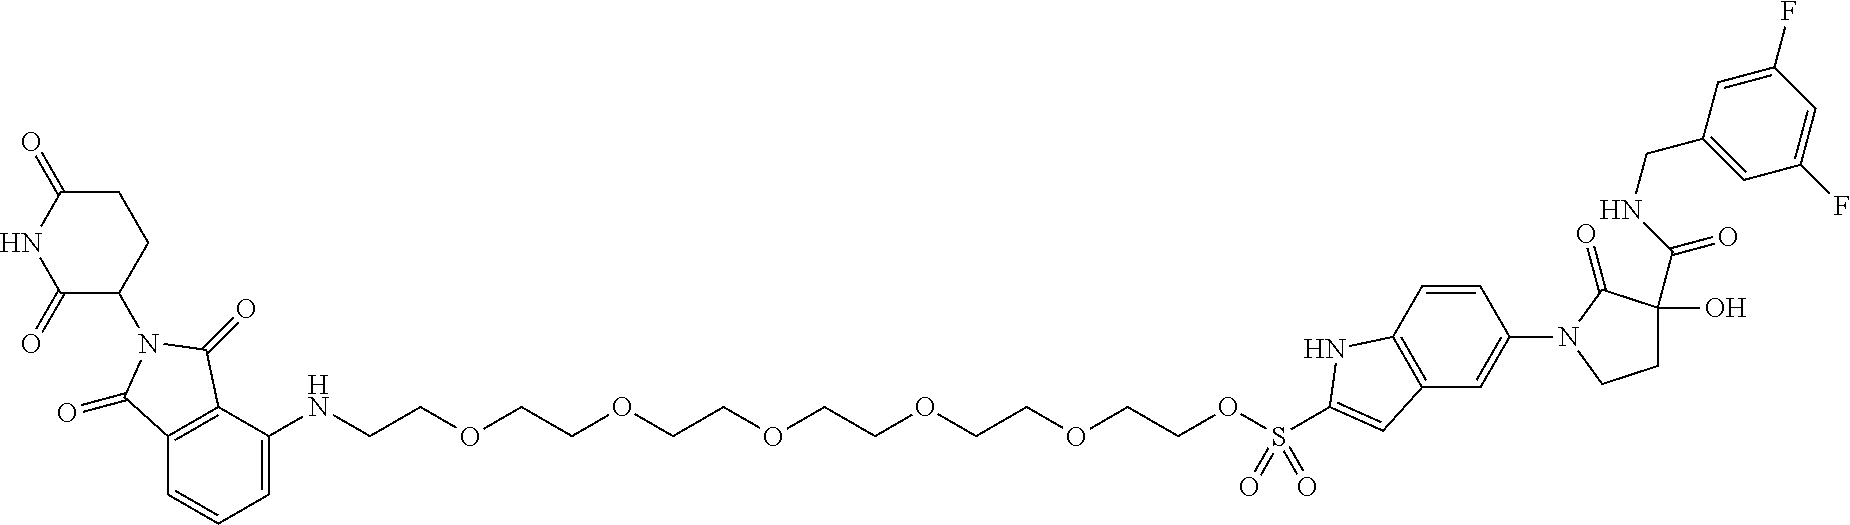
C12=C(C=CC=C1NCCOCCOCCOCCOCCOCCOS(C1=CC3=C(N1)C=CC(N1C(=O)C(O)(C(=O)NCC4=CC(F)=CC(F)=C4)CC1)=C3)(=O)=O)C(=O)N(C1CCC(=O)NC1=O)C2=O
